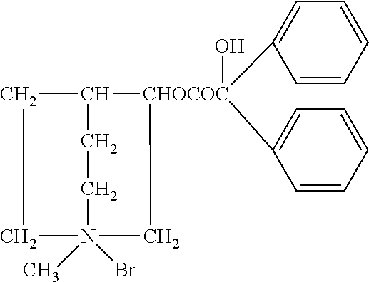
C1=CC=CC=C1[CHOCOC]1(C2=CC=CC=C2)(O)C2CCN(C)(Br)(CC2)C1
